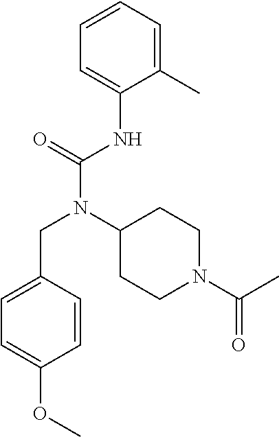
C1(C)=CC=CC=C1NC(N(C1CCN(C(=O)C)CC1)CC1=CC=C(OC)C=C1)=O
